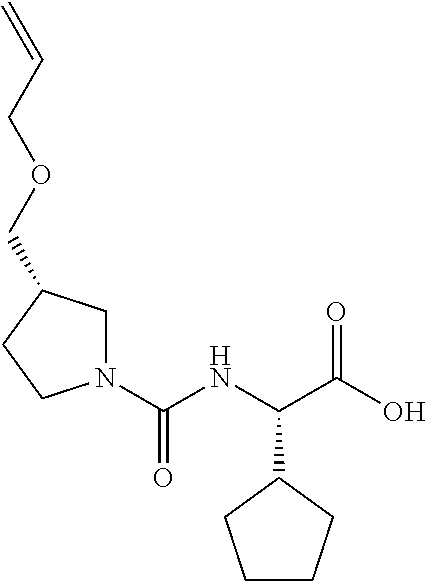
C(NC(C(O)=O)C1CCCC1)(=O)N1CC(COCC=C)CC1
